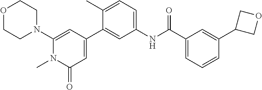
O1CCN(C2=CC(C3=CC(NC(C4=CC=CC(C5COC5)=C4)=O)=CC=C3C)=CC(=O)N2C)CC1
